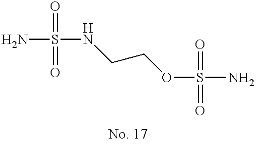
NS(=O)(=O)NCCOS(N)(=O)=O
